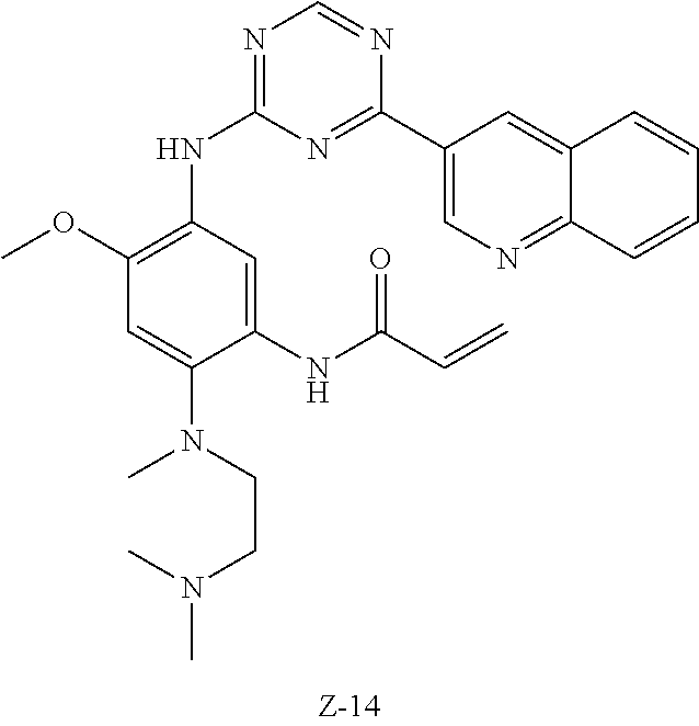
N1=C(NC2=C(OC)C=C(N(C)CCN(C)C)C(NC(C=C)=O)=C2)N=C(C2=CN=C3C(=C2)C=CC=C3)N=C1
